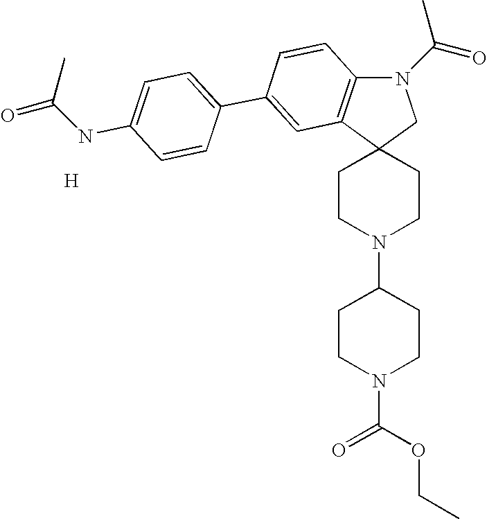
N1(C(=O)C)C2=C(C3(C1)CCN(C1CCN(C(OCC)=O)CC1)CC3)C=C(C1=CC=C(NC(=O)C)C=C1)C=C2.[H]
